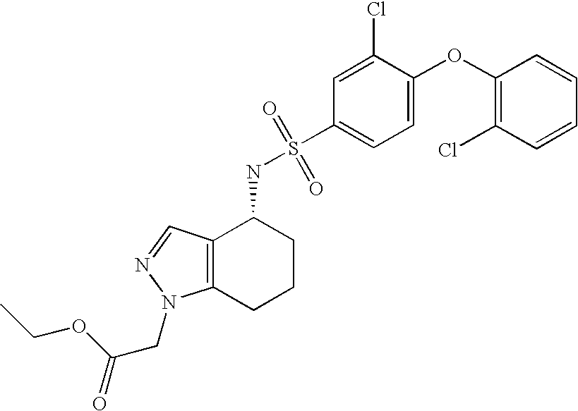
C1(OC2=C(Cl)C=CC=C2)=CC=C(S(NC2C3=C(CCC2)N(CC(=O)OCC)N=C3)(=O)=O)C=C1Cl
